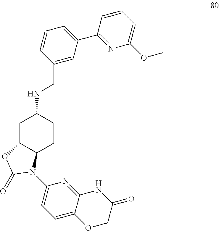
N(C1CC2C(CC1)N(C1=CC=C3C(=N1)NC(=O)CO3)C(=O)O2)CC1=CC(C2=NC(OC)=CC=C2)=CC=C1
